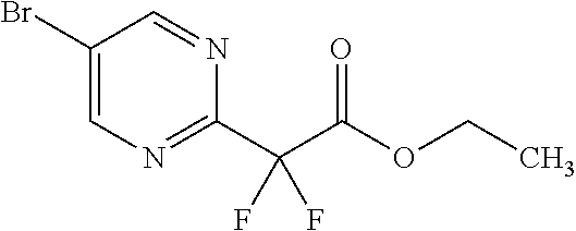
C1(Br)=CN=C(C(C(OCC)=O)(F)F)N=C1
